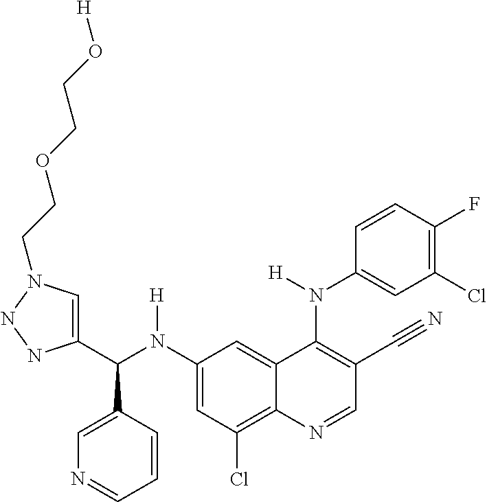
C1(N(C(C2=CN(CCOCCO[H])NN2)C2=CN=CC=C2)[H])=CC(Cl)=C2C(=C1)C(N(C1=CC(Cl)=C(F)C=C1)[H])=C(C#N)C=N2
